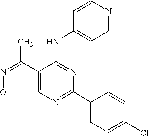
C12=C(C(NC3=CC=NC=C3)=NC(C3=CC=C(Cl)C=C3)=N1)C(C)=NO2
